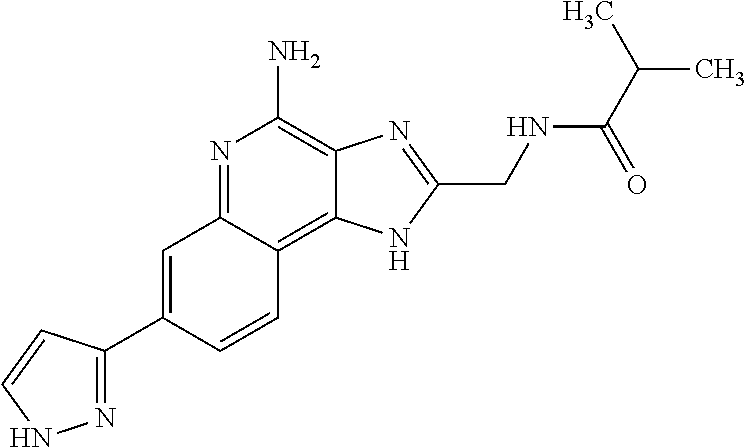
C1=C(C2=NNC=C2)C=CC2=C3C(=C(N)N=C12)N=C(CNC(C(C)C)=O)N3
